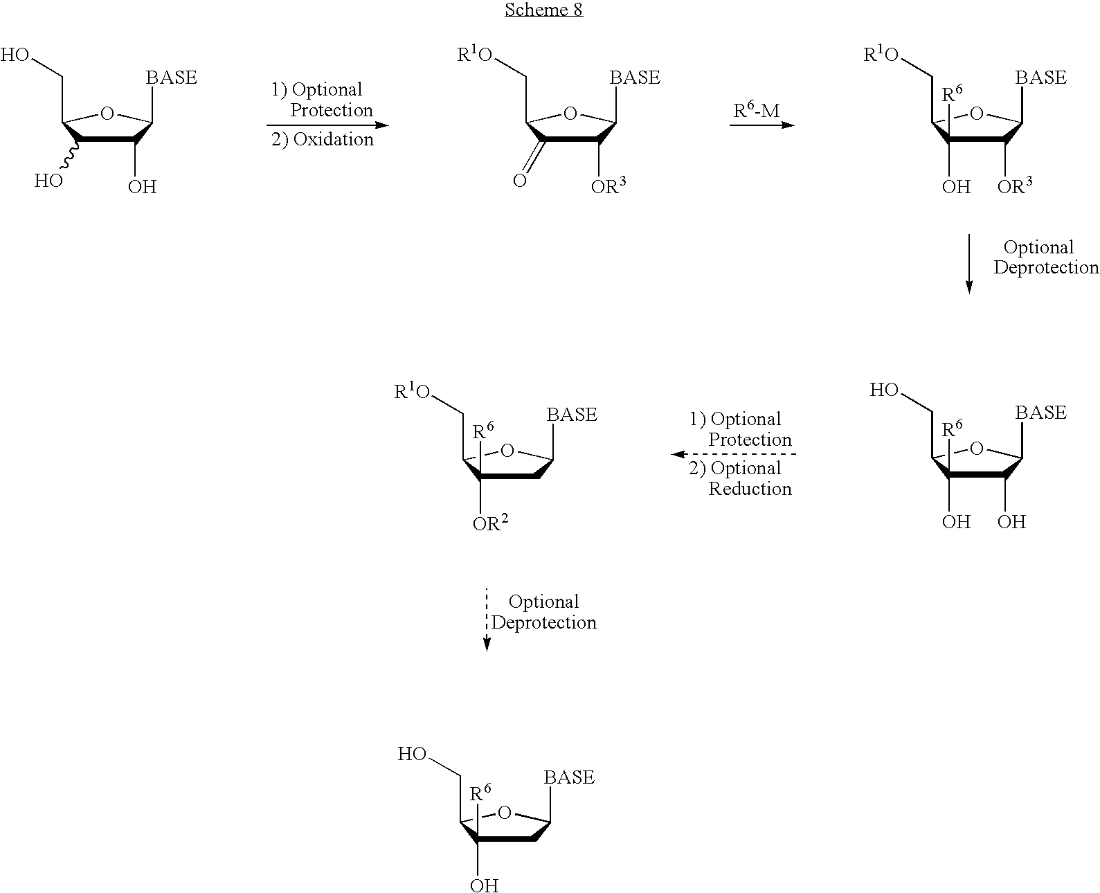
C1(O)C(O)([R6])C(CO)OC1[BASE].C1C([OR2])([R6])C(C[R1O])OC1[BASE].C1(O)C(O)C(CO)OC1[BASE].C1([OR3])C(=O)C(C[R1O])OC1[BASE].C1([OR3])C(O)([R6])C(C[R1O])OC1[BASE].C1C(O)([R6])C(CO)OC1[BASE]
